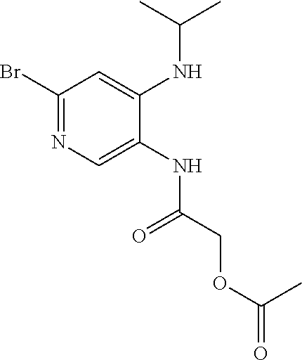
C1(Br)=NC=C(NC(COC(C)=O)=O)C(NC(C)C)=C1
